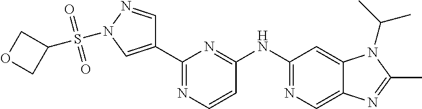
C1(NC2=NC(C3=CN(S(=O)(=O)C4COC4)N=C3)=NC=C2)=NC=C2C(=C1)N(C(C)C)C(C)=N2
